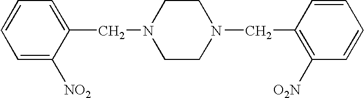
C1=CC=C([NO2])C(CN2CCN(CC3=C([O2N])C=CC=C3)CC2)=C1
